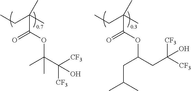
O(C(C([CF3])([CF3])O)(C)C)C(C(C)(CC)C)=O.O(C(CC([CF3])([CF3])O)CC(C)C)C(C(C)(CC)C)=O
